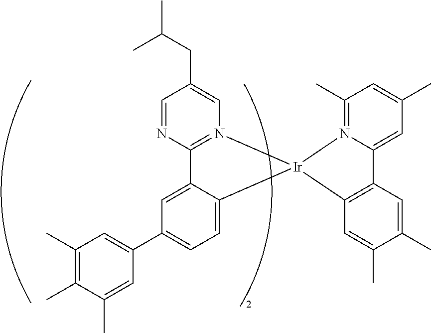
C12=N(C=C(CC(C)C)C=N1)[Ir]1(C3=CC=C(C4=CC(C)=C(C)C(C)=C4)C=C23)C2=C(C3=CC(C)=CC(C)=N31)C=C(C)C(C)=C2
